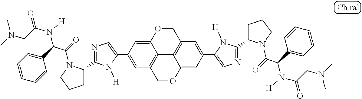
C1(C2=CC3=C4C(=C2)OCC2=C4C(=CC(C4=CN=C(C5CCCN5C(=O)C(C5=CC=CC=C5)N(C(CN(C)C)=O)[H])N4[H])=C2)OC3)=CN=C(C2CCCN2C(=O)C(C2=CC=CC=C2)N(C(CN(C)C)=O)[H])N1[H]
